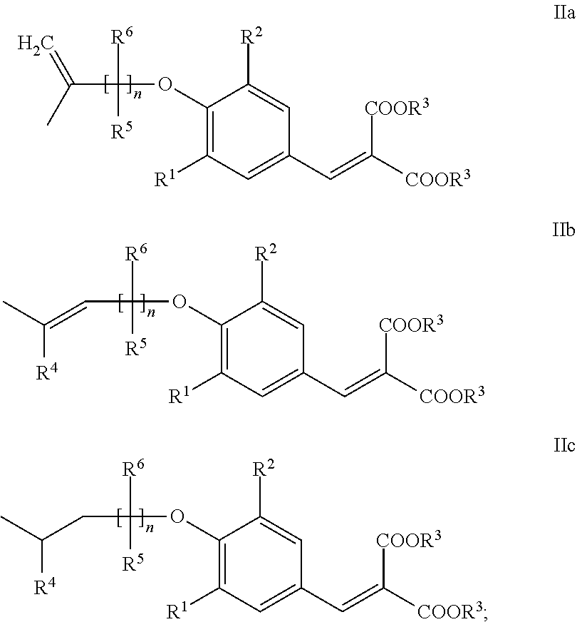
C1(OC(C(C)=C)([R6])[R5])=C([R1])C=C(C=C([COOR3])[COOR3])C=C1[R2].C1(OC(C=C(C)[R4])([R6])[R5])=C([R1])C=C(C=C([COOR3])[COOR3])C=C1[R2].C1(OC(CC(C)[R4])([R6])[R5])=C([R1])C=C(C=C([COOR3])[COOR3])C=C1[R2]
